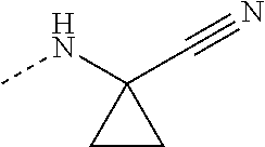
CNC1(C#N)CC1
